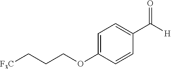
C1=C(OCCC[F3C])C=CC(C([H])=O)=C1
